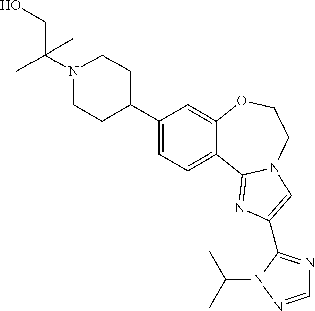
C1(C2CCN(C(C)(CO)C)CC2)=CC=C2C(=C1)OCCN1C2=NC(C2=NC=NN2C(C)C)=C1
